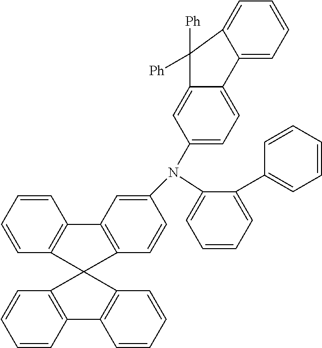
C1=CC=C(N(C2=CC=C3C(=C2)C([Ph])([Ph])C2=CC=CC=C32)C2=CC3=C(C=C2)C2(C4=C3C=CC=C4)C3=C(C=CC=C3)C3=C2C=CC=C3)C(C2=CC=CC=C2)=C1
